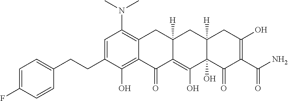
C1=C(CCC2=CC=C(F)C=C2)C(O)=C2C(=C1N(C)C)CC1([H])C(=C(O)C3(O)C([H])(C1)CC(O)=C(C(N)=O)C3=O)C2=O
